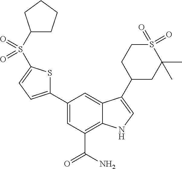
C1(C2=CC=C(S(=O)(=O)C3CCCC3)S2)=CC(C(=O)N)=C2C(=C1)C(C1CC(C)(C)S(=O)(=O)CC1)=CN2
